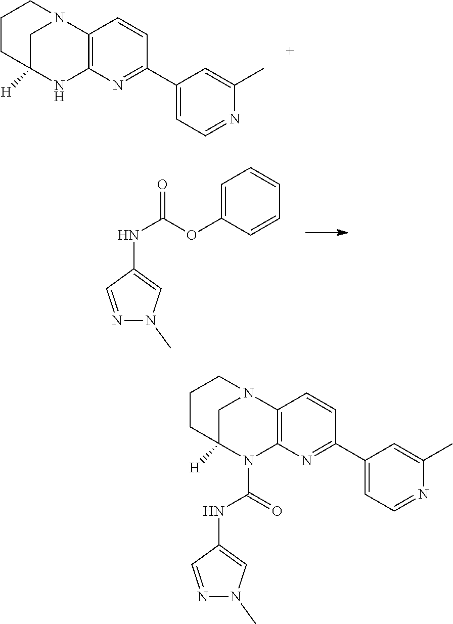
C12=C(N=C(C3=CC=NC(C)=C3)C=C1)N(C(=O)NC1=CN(C)N=C1)C1([H])CN2CCC1.C12=C(N=C(C3=CC=NC(C)=C3)C=C1)NC1([H])CN2CCC1.N1=CC(NC(=O)OC2=CC=CC=C2)=CN1C
